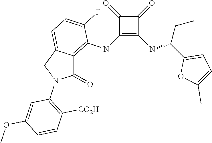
C1(NC2=C3C(=CC=C2F)CN(C2=C([CO2H])C=CC(OC)=C2)C3=O)=C(NC(C2=CC=C(C)O2)CC)C(=O)C1=O
